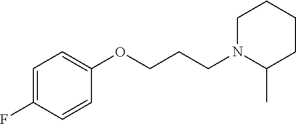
C1=C(F)C=CC(OCCCN2C(C)CCCC2)=C1
